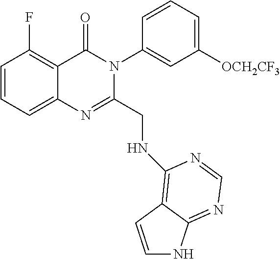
C1=CC=C2C(=C1F)C(=O)N(C1=CC([OCH2CF3])=CC=C1)C(CNC1=C3C(=NC=N1)NC=C3)=N2
